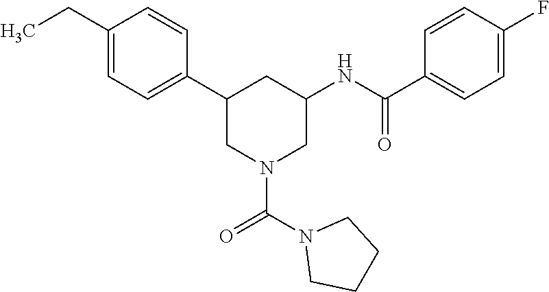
C1(CC)=CC=C(C2CN(C(N3CCCC3)=O)CC(NC(C3=CC=C(F)C=C3)=O)C2)C=C1
